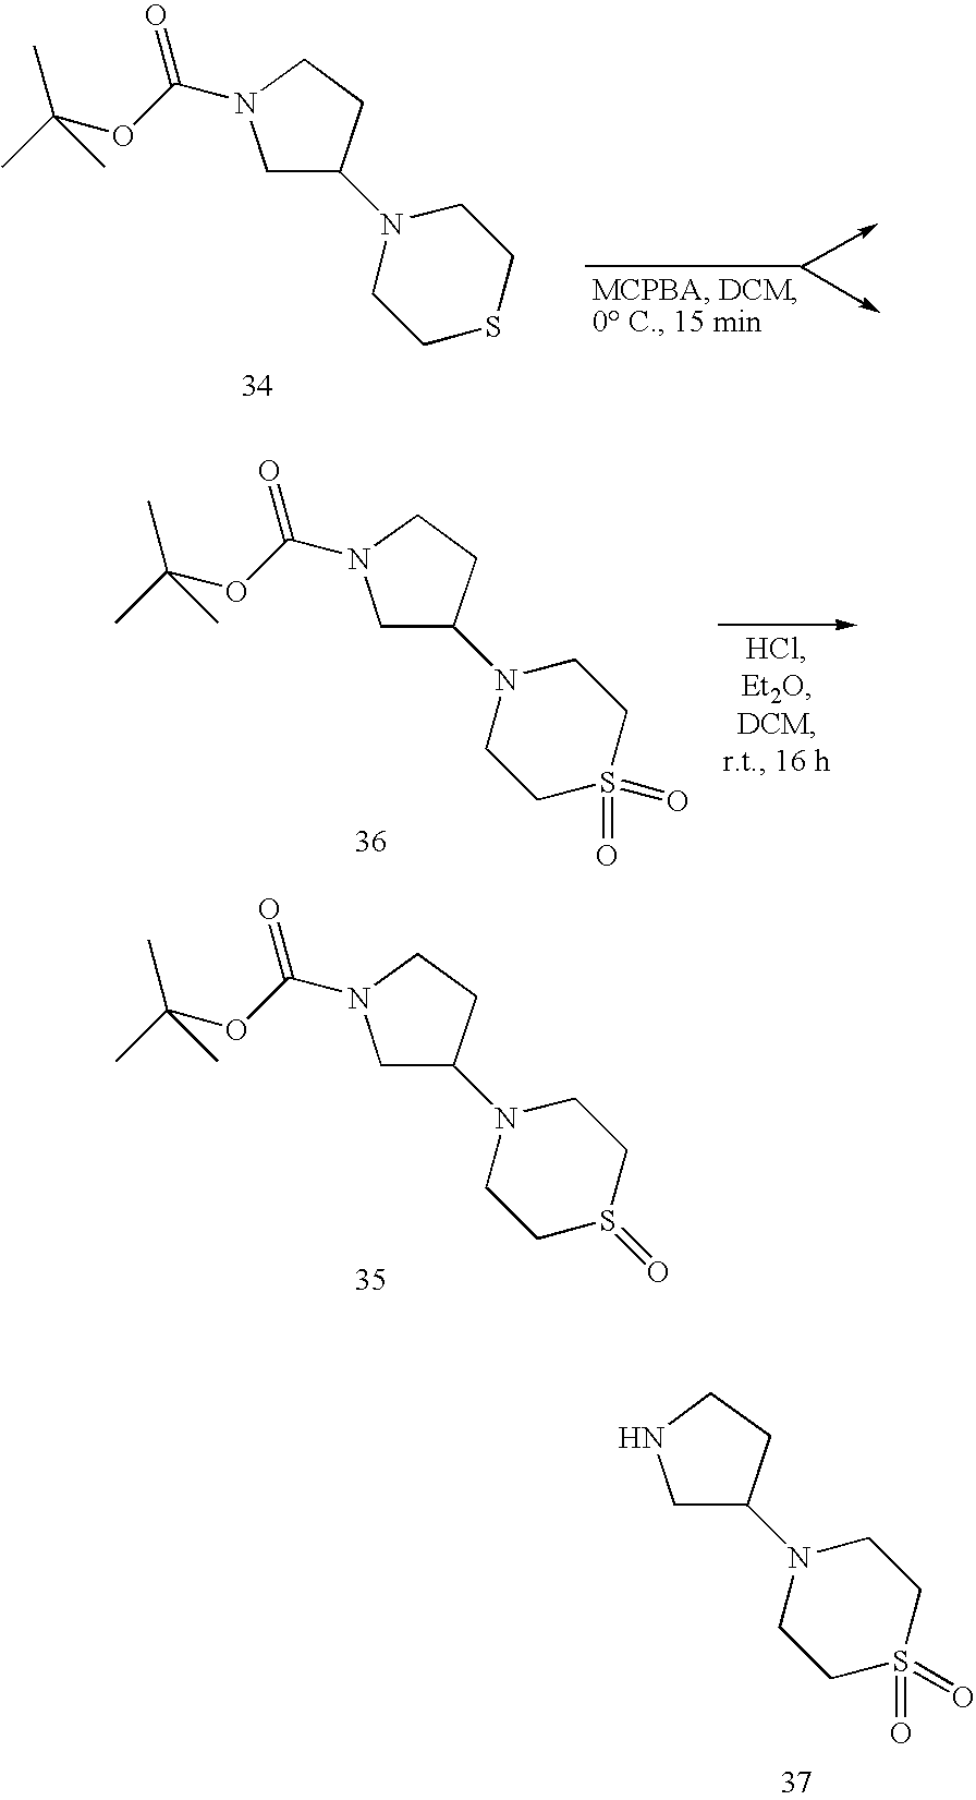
C1C(N2CCS(=O)(=O)CC2)CCN1.C1SCCN(C2CN(C(OC(C)(C)C)=O)CC2)C1.C1S(=O)(=O)CCN(C2CN(C(OC(C)(C)C)=O)CC2)C1.C1S(=O)CCN(C2CN(C(OC(C)(C)C)=O)CC2)C1
